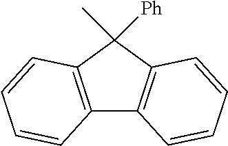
C12=C(C(C)([Ph])C3=C1C=CC=C3)C=CC=C2
